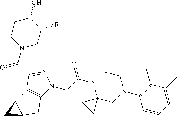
C(C(N1C2(CN(C3=C(C)C(C)=CC=C3)CC1)CC2)=O)N1C2=C(C(C(N3CC(F)C(O)CC3)=O)=N1)C1C(C2)C1
